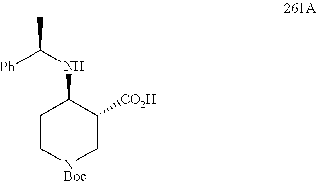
C1C[NBoc]CC([CO2H])C1NC(C)[Ph]
